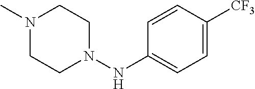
N1(C)CCN(NC2=CC=C([CF3])C=C2)CC1
